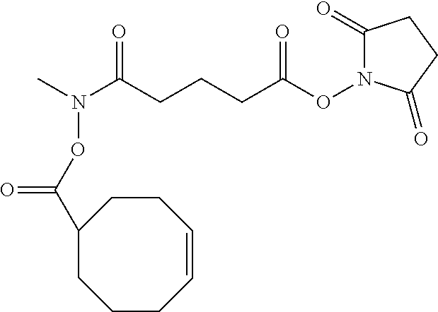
C1(=O)N(OC(CCCC(N(C)OC(C2CCCC=CCC2)=O)=O)=O)C(=O)CC1
